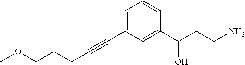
C1=CC(C(CCN)O)=CC(C#CCCCOC)=C1
